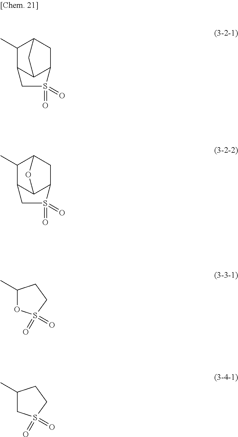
C12C3C(CC(C1C)C3)S(=O)(=O)C2.C12C3C(CC(C1C)O3)S(=O)(=O)C2.O=S1(=O)OC(C)CC1.O=S1(=O)CC(C)CC1
